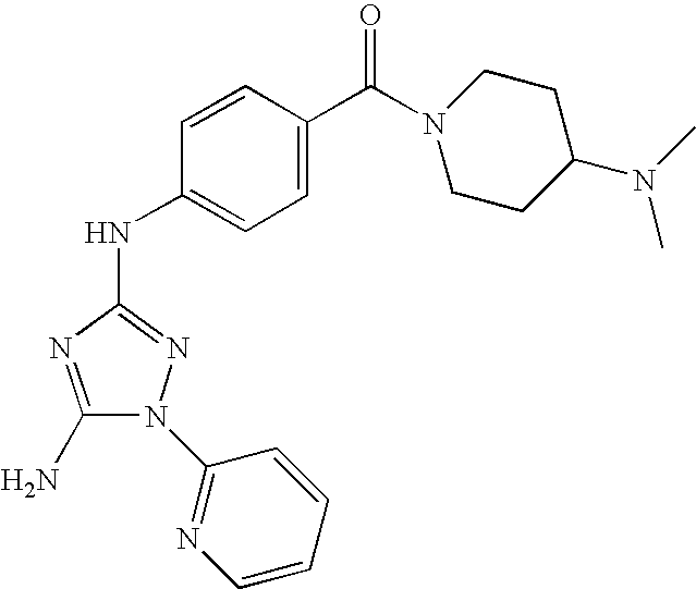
C1(N)=NC(NC2=CC=C(C(=O)N3CCC(N(C)C)CC3)C=C2)=NN1C1=NC=CC=C1
